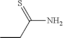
CCC(N)=S
